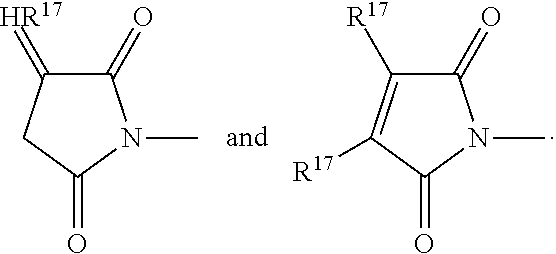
C1(=O)C(=[HR17])CC(=O)N1C.C1(=O)C([R17])=C([R17])C(=O)N1C
